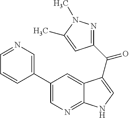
C12=NC=C(C3=CN=CC=C3)C=C1C(C(C1=NN(C)C(C)=C1)=O)=CN2
